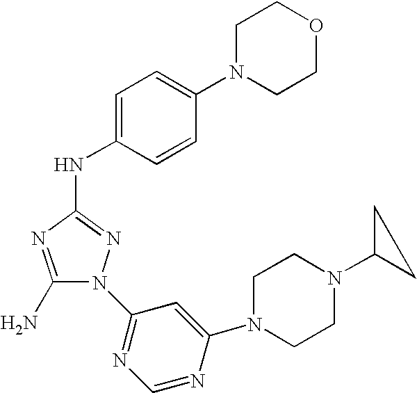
C1(N)=NC(NC2=CC=C(N3CCOCC3)C=C2)=NN1C1=NC=NC(N2CCN(C3CC3)CC2)=C1
